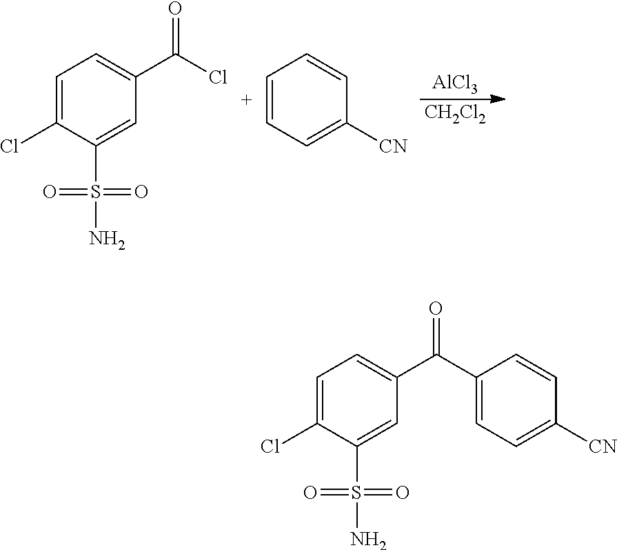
C1=C(Cl)C(S(N)(=O)=O)=CC(C(Cl)=O)=C1.C1=CC=C([CN])C=C1.[AlCl3].[CH2Cl2].C1=C(Cl)C(S(N)(=O)=O)=CC(C(C2=CC=C([CN])C=C2)=O)=C1
